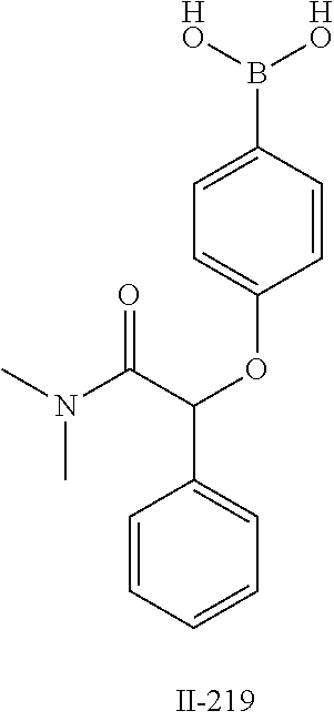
CN(C(C(OC1=CC=C(B([HO])[HO])C=C1)C1=CC=CC=C1)=O)C
